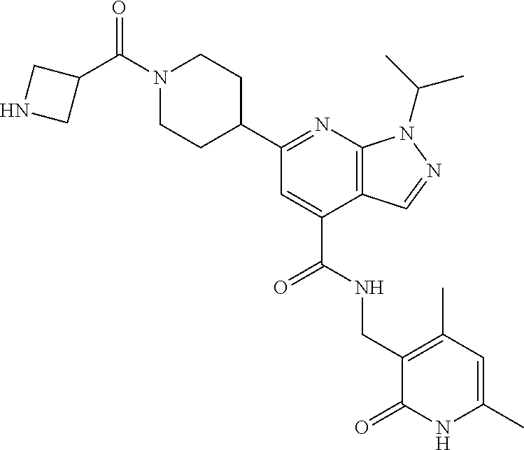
C1(C2=NC3=C(C(C(NCC4=C(C)C=C(C)NC4=O)=O)=C2)C=NN3C(C)C)CCN(C(C2CNC2)=O)CC1
